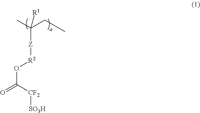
O(C([CF2][SO3H])=O)[R2][Z]C(C)(CC)[R1]
